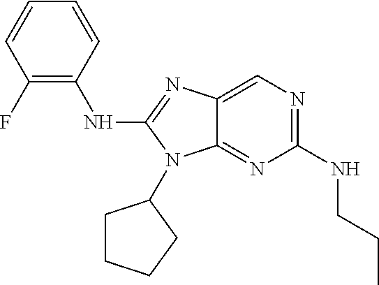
C1(NCCC)=NC=C2C(=N1)N(C1CCCC1)C(NC1=C(F)C=CC=C1)=N2
